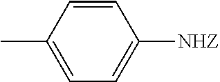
C1=C(C)C=CC([NHZ])=C1
